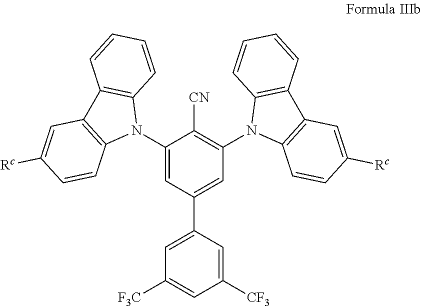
C1(N2C3=C(C4=C2C=CC([Rc])=C4)C=CC=C3)=CC(C2=CC([F3C])=CC([CF3])=C2)=CC(N2C3=C(C4=C2C=CC=C4)C=C([Rc])C=C3)=C1[CN]
